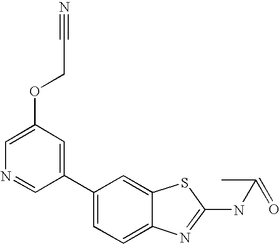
C1(C2=CC=C3C(=C2)SC(NC(C)=O)=N3)=CC(OCC#N)=CN=C1
